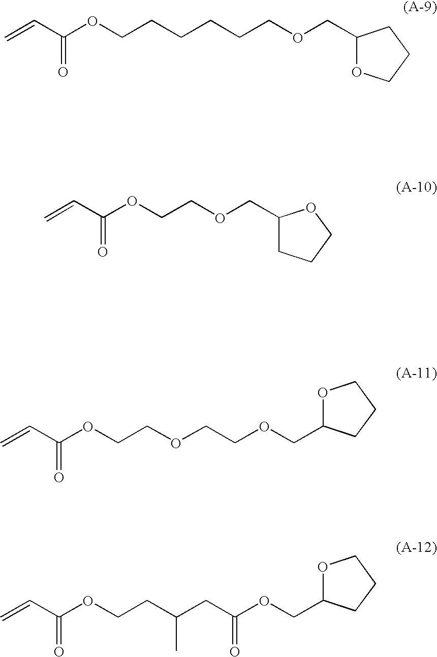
C=CC(OCCCCCCOCC1OCCC1)=O.C=CC(OCCOCC1CCCO1)=O.C=CC(OCCOCCOCC1OCCC1)=O.C=CC(OCCC(CC(OCC1OCCC1)=O)C)=O
